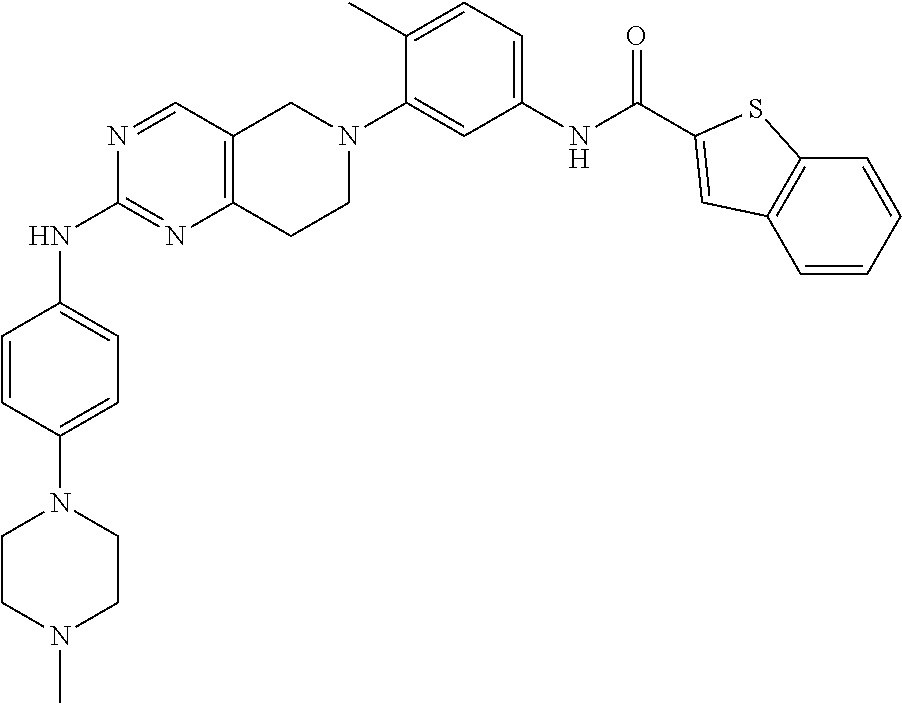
N1=CC2=C(N=C1NC1=CC=C(N3CCN(C)CC3)C=C1)CCN(C1=CC(NC(=O)C3=CC4=C(C=CC=C4)S3)=CC=C1C)C2
